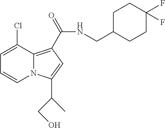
C1=C(Cl)C2=C(C(=O)NCC3CCC(F)(F)CC3)C=C(C(CO)C)N2C=C1
